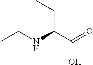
CCNC(C(=O)O)CC
